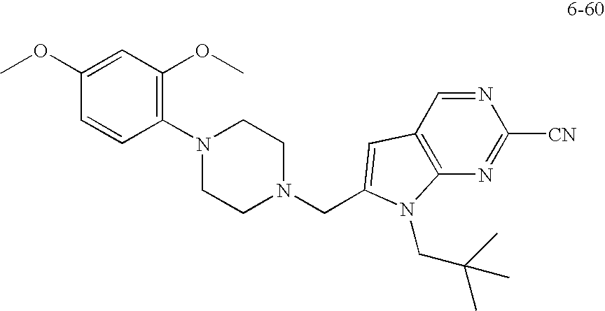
O(C1=CC(OC)=C(N2CCN(CC3=CC4=C(N=C([CN])N=C4)N3CC(C)(C)C)CC2)C=C1)C
